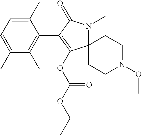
C1(C)=CC=C(C)C(C)=C1C1=C(OC(OCC)=O)C2(N(C)C1=O)CCN(OC)CC2
